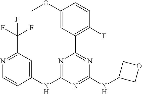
C1(NC2=NC(C3=C(F)C=CC(OC)=C3)=NC(NC3COC3)=N2)=CC(C(F)(F)F)=NC=C1
